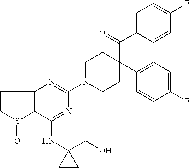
C1(NC2(CO)CC2)=NC(N2CCC(C(C3=CC=C(F)C=C3)=O)(C3=CC=C(F)C=C3)CC2)=NC2=C1S(=O)CC2
